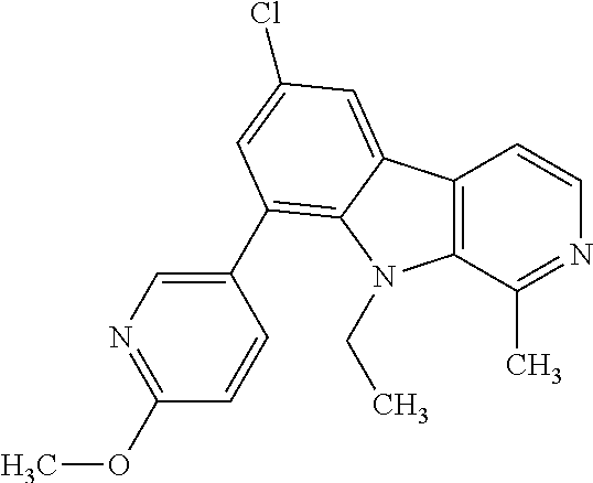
C12=C(C(C)=NC=C1)N(CC)C1=C(C3=CN=C(OC)C=C3)C=C(Cl)C=C21
